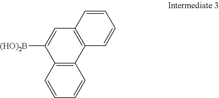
C1=CC=CC2=C1C([(HO)2B])=CC1=C2C=CC=C1
